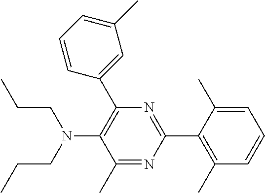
C1(C)=NC(C2=C(C)C=CC=C2C)=NC(C2=CC(C)=CC=C2)=C1N(CCC)CCC
